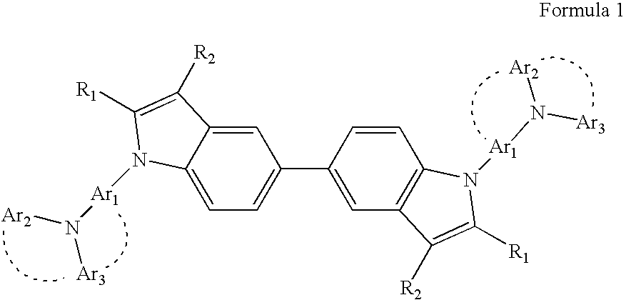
C1=C2C(=CC=C1C1=CC3=C(C=C1)N([Ar1]N([Ar3])[Ar2])C([R1])=C3[R2])N([Ar1]N([Ar3])[Ar2])C([R1])=C2[R2]
